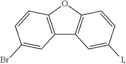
C12=C(OC3=C1C=C(I)C=C3)C=CC(Br)=C2
